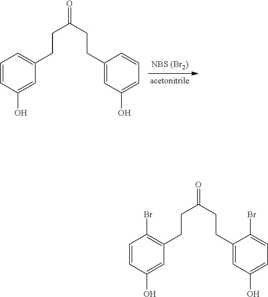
C1(O)=CC(CCC(CCC2=CC(O)=CC=C2)=O)=CC=C1.C1(O)=CC(CCC(CCC2=CC(O)=CC=C2Br)=O)=C(Br)C=C1
